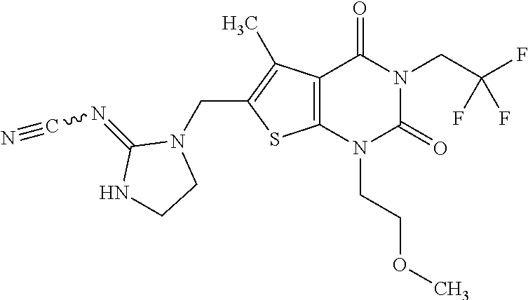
C12=C(N(CCOC)C(=O)N(CC(F)(F)F)C1=O)SC(CN1C(=NC#N)NCC1)=C2C
